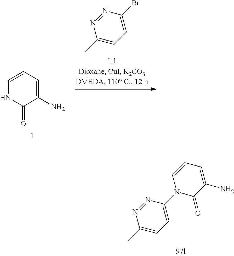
N1=NC(C)=CC=C1Br.C1=CNC(=O)C(N)=C1.N1=NC(C)=CC=C1N1C(=O)C(N)=CC=C1
